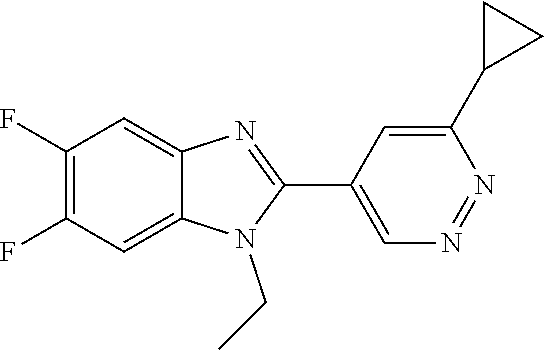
C1(F)=C(F)C=C2C(=C1)N=C(C1=CN=NC(C3CC3)=C1)N2CC
